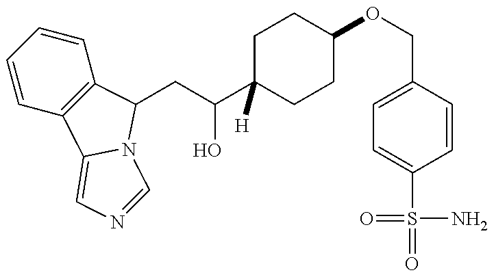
C1=CC=CC2=C1C1=CN=CN1C2CC(O)C1([H])CCC(OCC2=CC=C(S(=O)(=O)N)C=C2)CC1
